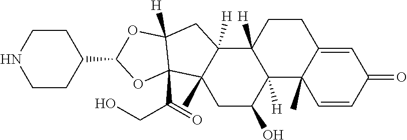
C1CC2([H])C([H])(C3(C)C1=CC(=O)C=C3)C(O)CC1(C)C2([H])CC2([H])C1(C(CO)=O)OC(C1CCNCC1)O2
